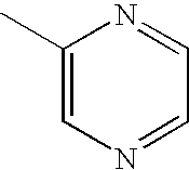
C1(C)=CN=CC=N1
